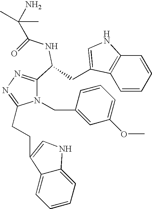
N1(CC2=CC(OC)=CC=C2)C(CCC2=CNC3=CC=CC=C32)=NN=C1C(CC1=CNC2=C1C=CC=C2)NC(C(C)(C)N)=O
